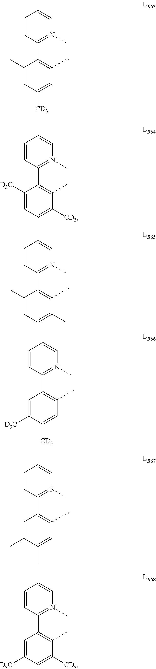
C1(C)=CC([CD3])=CC(C)=C1C1=N(C)C=CC=C1.C1([D3C])=CC=C([CD3])C(C)=C1C1=N(C)C=CC=C1.C1=C([D3C])C=C([CD3])C(C)=C1C1=N(C)C=CC=C1.C1(C)=CC=C(C)C(C)=C1C1=N(C)C=CC=C1.C1=C([D3C])C([CD3])=CC(C)=C1C1=N(C)C=CC=C1.C1=C(C)C(C)=CC(C)=C1C1=N(C)C=CC=C1
